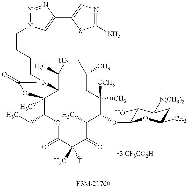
[FSM-21760].C1(CC)C2(C)C(N(CCCCN3N=NC(C4=CN=C(N)S4)=C3)C(=O)O2)C(C)NCC(C)CC([OCH3])(C)C(OC2C(O)C([N(CH3)2])CC(C)O2)C(C)C(=O)C(C)(F)C(=O)O1
